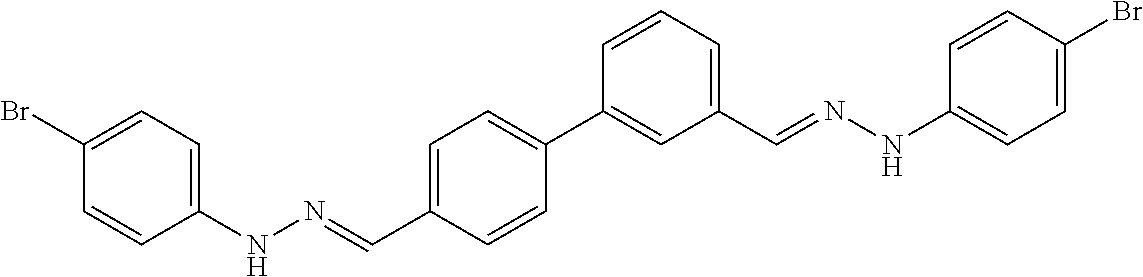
C1(NN=CC2=CC=C(C3=CC(C=NNC4=CC=C(Br)C=C4)=CC=C3)C=C2)=CC=C(Br)C=C1
